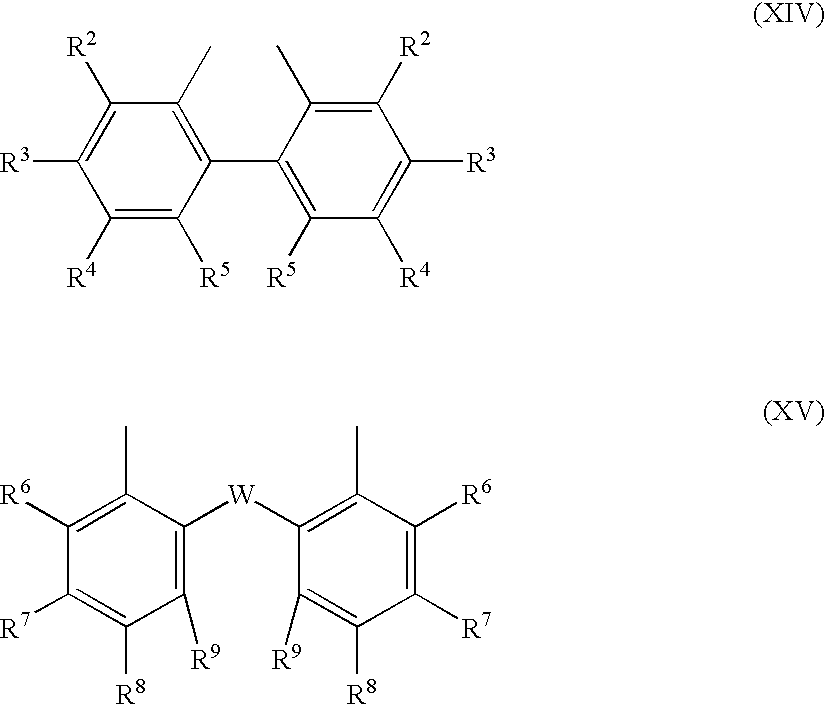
C1([R4])=C([R5])C(C2=C([R5])C([R4])=C([R3])C([R2])=C2C)=C(C)C([R2])=C1[R3].C1([R6])=C(C)C([W]C2=C(C)C([R6])=C([R7])C([R8])=C2[R9])=C([R9])C([R8])=C1[R7]
